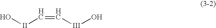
O[II]C=C[III]O
